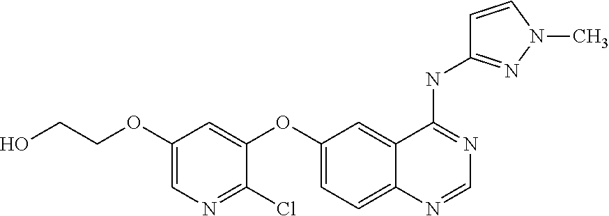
C1=C(OCCO)C=C(OC2=CC=C3C(=C2)C(NC2=NN(C)C=C2)=NC=N3)C(Cl)=N1
